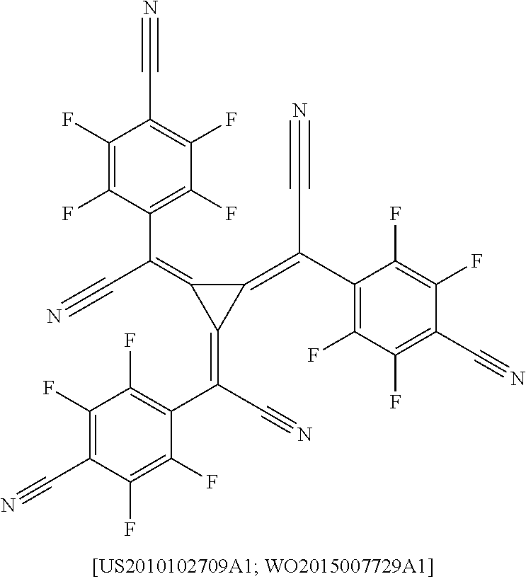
C1(F)=C(F)C(C(=C2C(=C(C3=C(F)C(F)=C(C#N)C(F)=C3F)C#N)C2=C(C2=C(F)C(F)=C(C#N)C(F)=C2F)C#N)C#N)=C(F)C(F)=C1C#N
